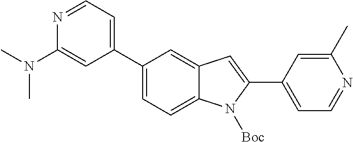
N1=CC=C(C2=CC=C3C(=C2)C=C(C2=CC=NC(C)=C2)N3[Boc])C=C1N(C)C
